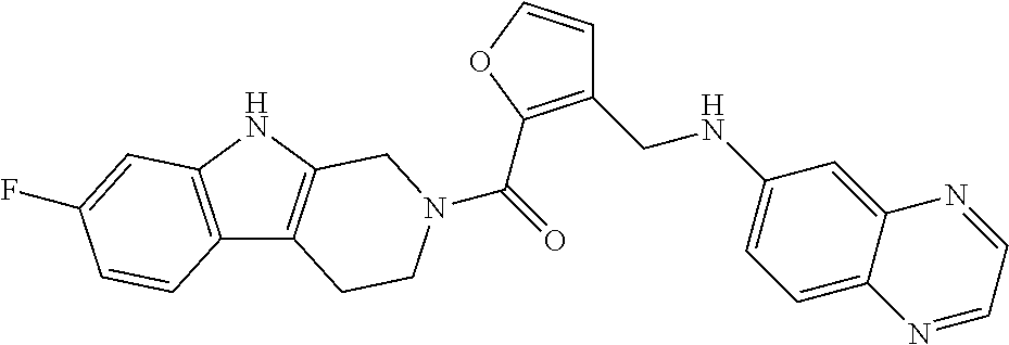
C(=O)(N1CCC2=C(NC3=C2C=CC(F)=C3)C1)C1=C(CNC2=CC=C3C(=C2)N=CC=N3)C=CO1
